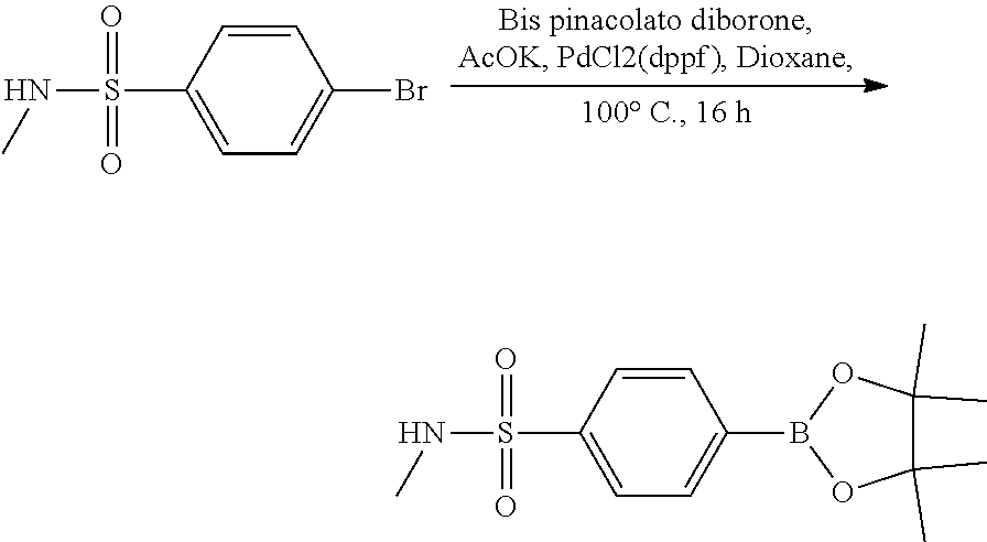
C1=CC(S(NC)(=O)=O)=CC=C1Br.C1=CC(S(NC)(=O)=O)=CC=C1B1OC(C)(C)C(C)(C)O1
